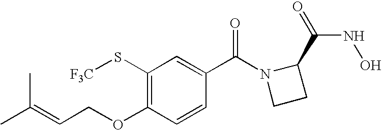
C1(S[F3C])=C(OCC=C(C)C)C=CC(C(N2CCC2C(=O)NO)=O)=C1
